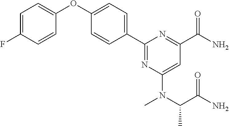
C1=C(F)C=CC(OC2=CC=C(C3=NC(N(C(C(N)=O)C)C)=CC(C(N)=O)=N3)C=C2)=C1
